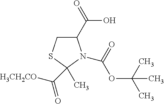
C1(C(=O)O)CSC(C)(C([H3CH2CO])=O)N1C(=O)OC(C)(C)C
